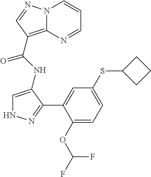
C1(OC(F)F)=CC=C(SC2CCC2)C=C1C1=NNC=C1NC(C1=C2N(C=CC=N2)N=C1)=O
